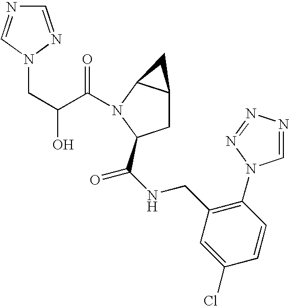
C(N1N=CN=C1)C(C(=O)N1C2C(CC1C(NCC1=C(N3C=NN=N3)C=CC(Cl)=C1)=O)C2)O
